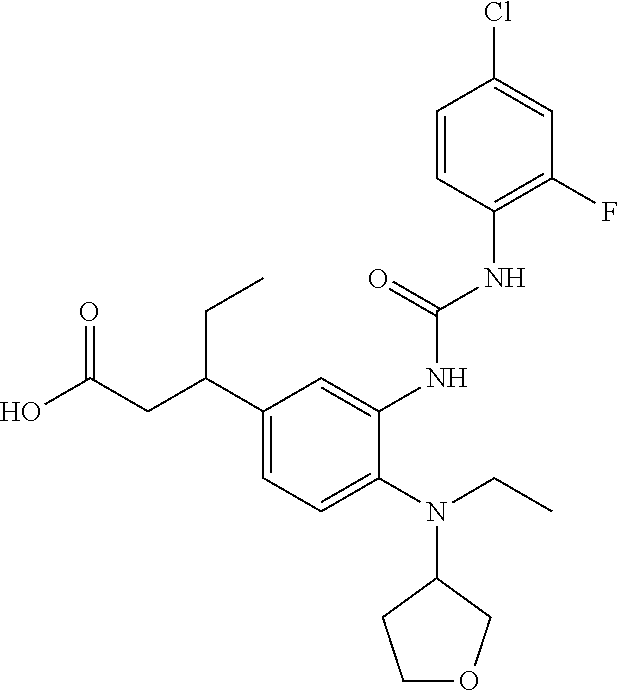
N(C1CCOC1)(C1=CC=C(C(CC(O)=O)CC)C=C1NC(NC1=C(F)C=C(Cl)C=C1)=O)CC
